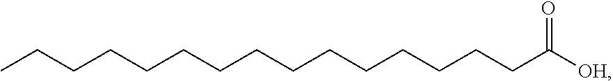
CCCCCCCCCCCCCCCC([OH])=O
